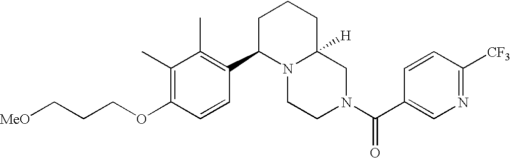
C(OC1=C(C)C(C)=C(C2N3C([H])(CN(C(C4=CN=C([CF3])C=C4)=O)CC3)CCC2)C=C1)CC[MeO]
